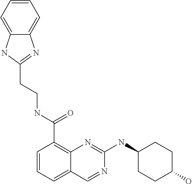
C1=CC=C2C(=C1C(NCCC1=NC3=CC=CC=C3N1)=O)N=C(NC1CCC(O)CC1)N=C2
